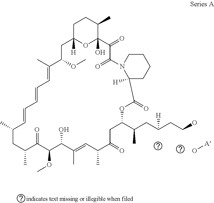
O[A].C1C2([H])OC(O)(C(C)C1)C(=O)C(=O)N1C([H])(CCCC1)C(=O)OC(C(CC(CCO)[H])C)CC(=O)C(C)C=C(C)C(O)C(OC)C(=O)C(C)CC(C)C=CC=CC=C(C)C(OC)C2
